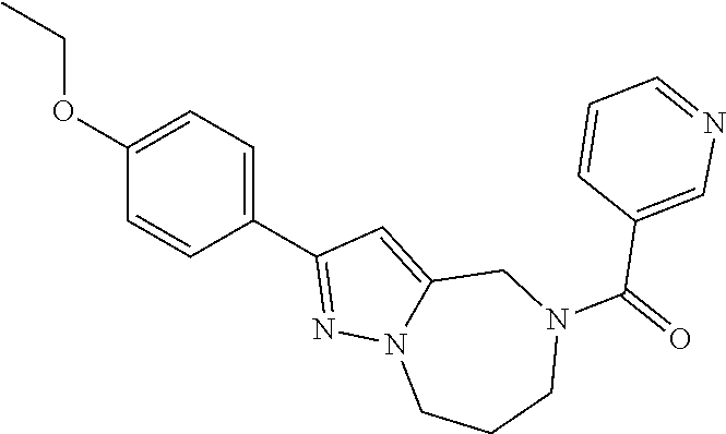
C1(OCC)=CC=C(C2=NN3C(=C2)CN(C(=O)C2=CN=CC=C2)CCC3)C=C1
